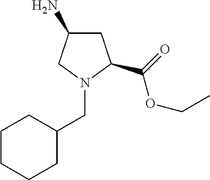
C1C(N)CN(CC2CCCCC2)C1C(OCC)=O
